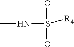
CNS(=O)(=O)[R4]
